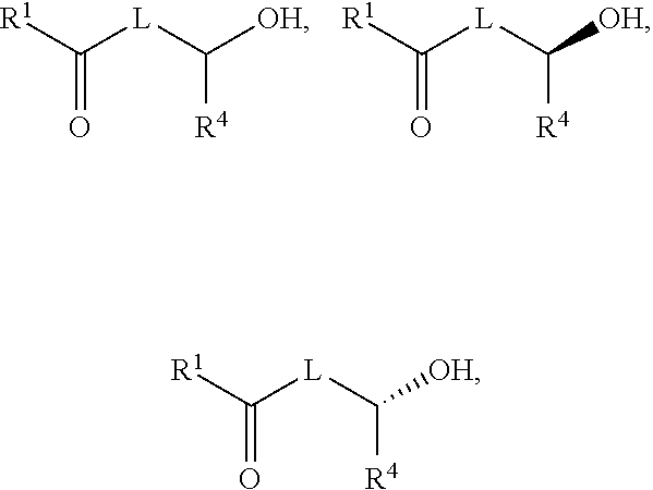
[R1]C([L]C([OH])[R4])=O.[R1]C([L]C([OH])[R4])=O.[R1]C([L]C([OH])[R4])=O
